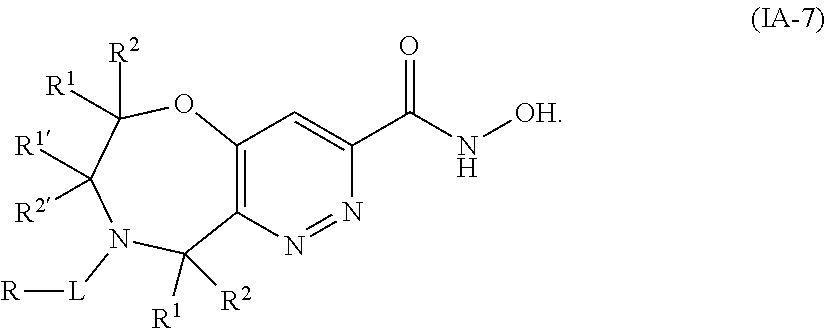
C12=C(N=NC(C(=O)N[OH])=C1)C([R1])([R2])N([L][R])C([R1])([R2])C([R2])([R1])O2
